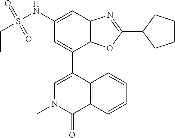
C12=C(C=CC=C1)C(=O)N(C)C=C2C1=CC(NS(CC)(=O)=O)=CC2=C1OC(C1CCCC1)=N2
